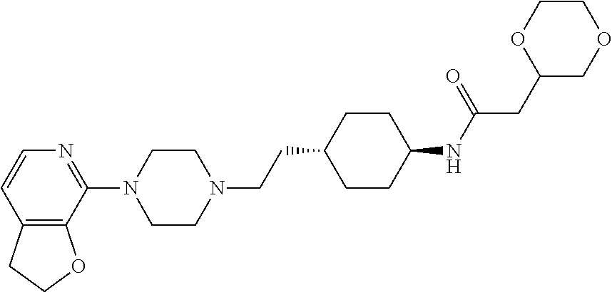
C12=C(C(N3CCN(CCC4CCC(NC(CC5COCCO5)=O)CC4)CC3)=NC=C1)OCC2
